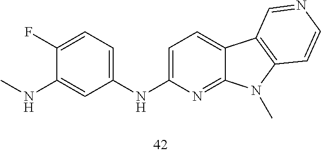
C1=C(NC2=CC=C(F)C(NC)=C2)N=C2C(=C1)C1=C(N2C)C=CN=C1
